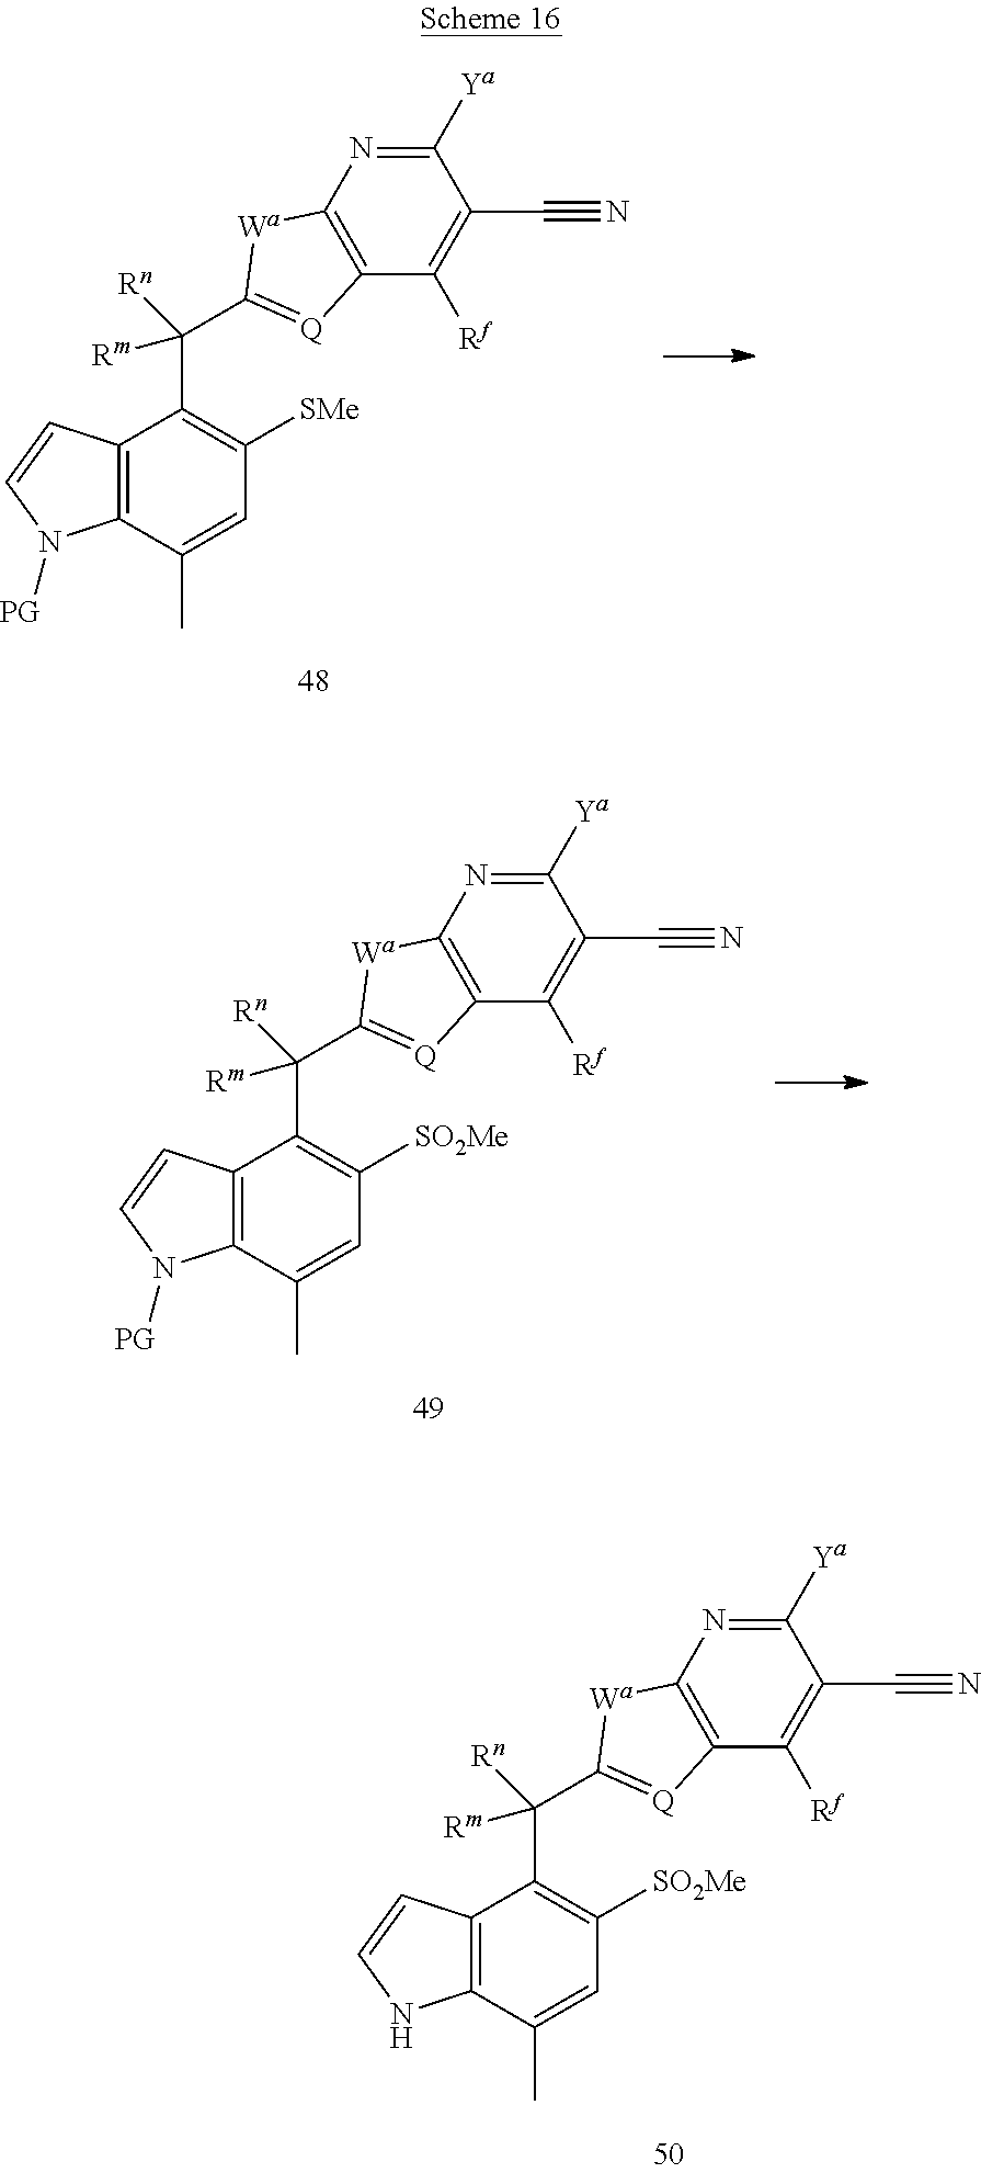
C1([Ya])=NC2=C(C([Rf])=C1C#N)[Q]=C(C(C1=C([SMe])C=C(C)C3=C1C=CN3[PG])([Rn])[Rm])[Wa]2.C1([Ya])=NC2=C(C([Rf])=C1C#N)[Q]=C(C(C1=C([SO2Me])C=C(C)C3=C1C=CN3[PG])([Rn])[Rm])[Wa]2.C1([Ya])=NC2=C(C([Rf])=C1C#N)[Q]=C(C(C1=C([SO2Me])C=C(C)C3=C1C=CN3)([Rn])[Rm])[Wa]2
